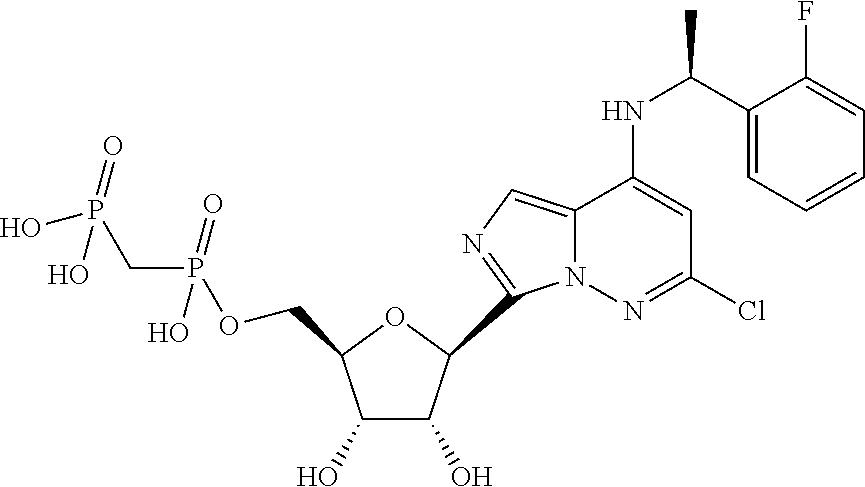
C1(O)C(O)C(C2=NC=C3N2N=C(Cl)C=C3NC(C2=CC=CC=C2F)C)OC1COP(CP(O)(=O)O)(=O)O
